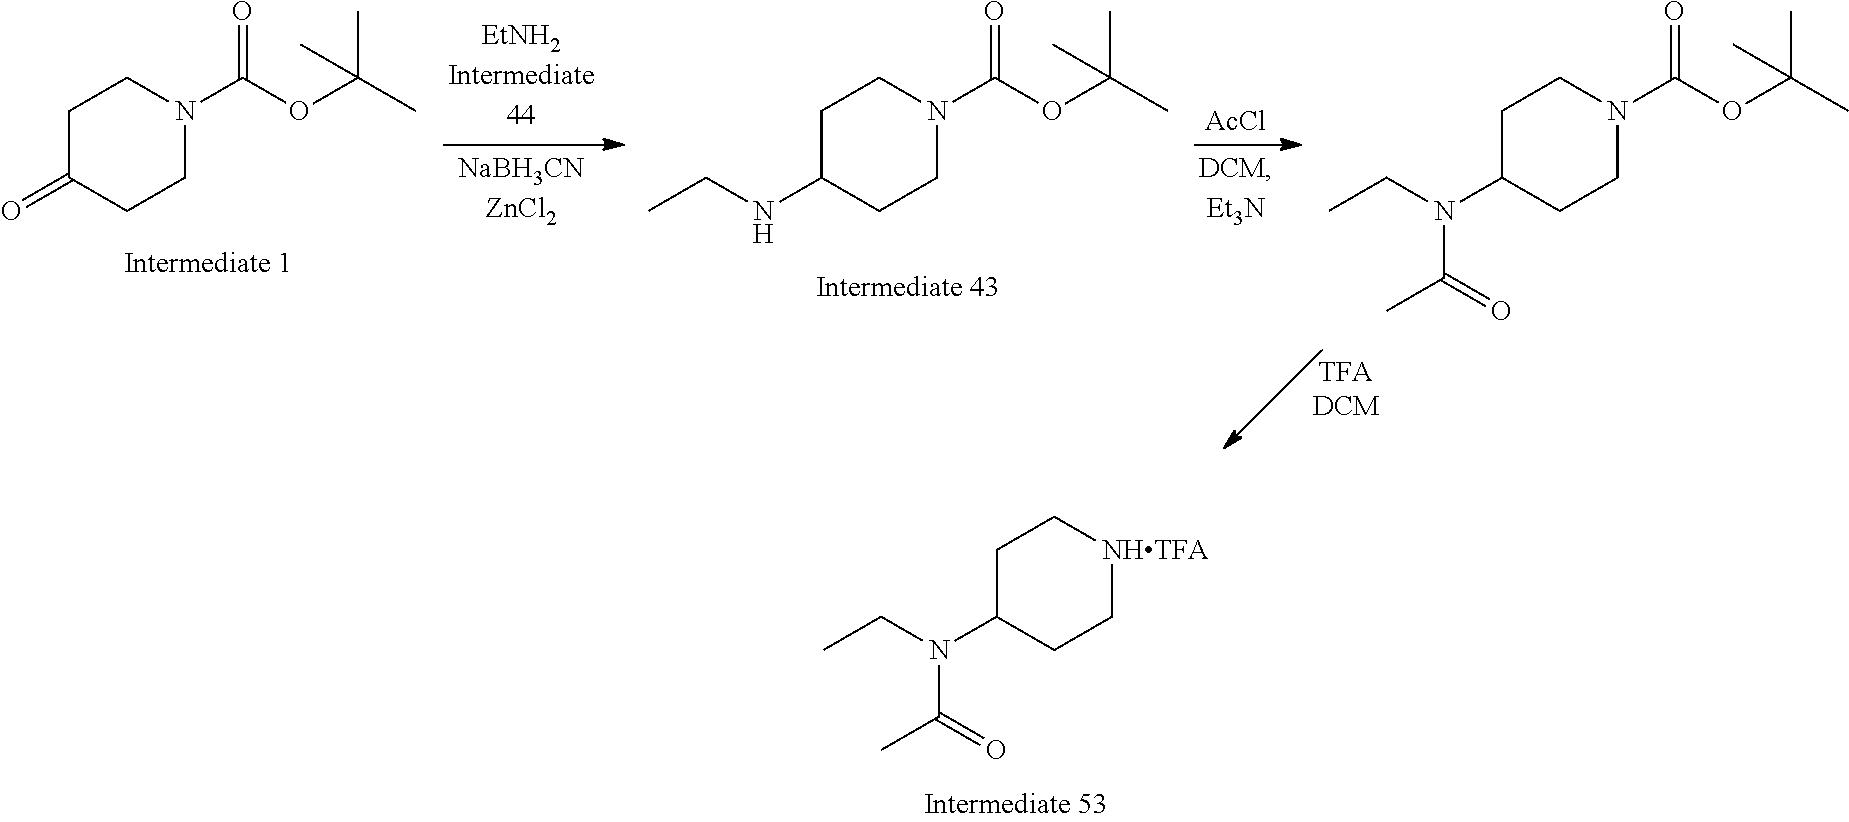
C1C(=O)CCN(C(OC(C)(C)C)=O)C1.C1C(NCC)CCN(C(OC(C)(C)C)=O)C1.[AcCl].C1C(N(CC)C(C)=O)CCN(C(OC(C)(C)C)=O)C1.C1C(N(CC)C(C)=O)CC[NHTFA]C1
